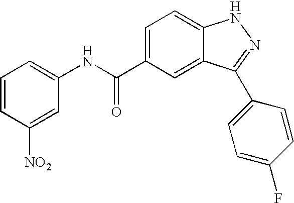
C1(C(NC2=CC=CC([NO2])=C2)=O)=CC=C2C(=C1)C(C1=CC=C(F)C=C1)=NN2
